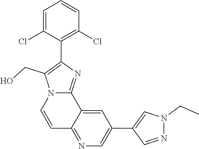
N1(CC)N=CC(C2=CN=C3C(=C2)C2=NC(C4=C(Cl)C=CC=C4Cl)=C(CO)N2C=C3)=C1
